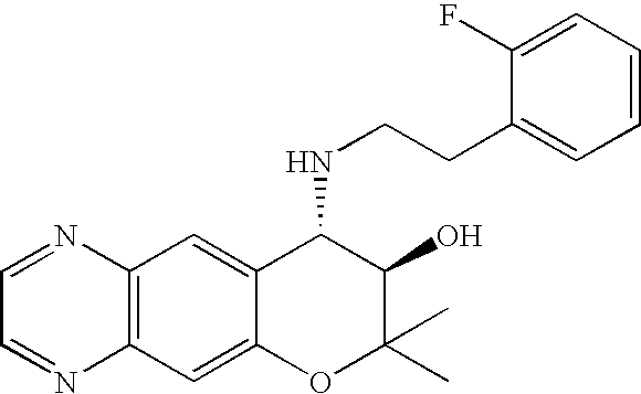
C12=C(C=C3C(=C1)C(NCCC1=CC=CC=C1F)C(O)C(C)(C)O3)N=CC=N2
